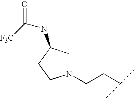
N1(CCC(C)C)CC(NC([F3C])=O)CC1
